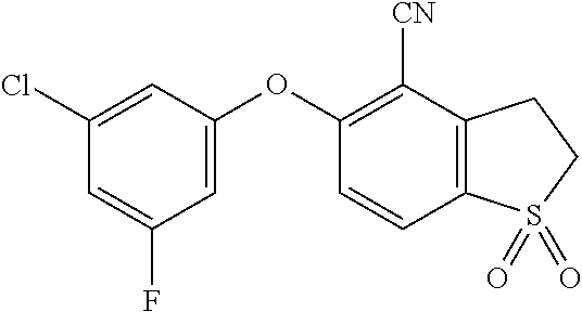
C1(Cl)=CC(OC2=C([CN])C3=C(C=C2)S(=O)(=O)CC3)=CC(F)=C1
